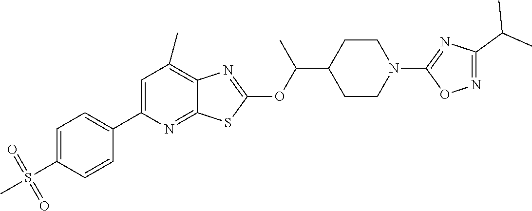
C1=C(C2=CC=C(S(=O)(=O)C)C=C2)N=C2C(=C1C)N=C(OC(C1CCN(C3=NC(C(C)C)=NO3)CC1)C)S2
